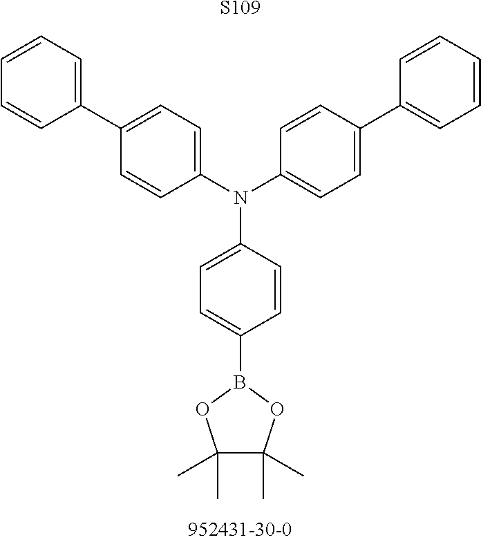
[S109].C1(B2OC(C)(C)C(C)(C)O2)=CC=C(N(C2=CC=C(C3=CC=CC=C3)C=C2)C2=CC=C(C3=CC=CC=C3)C=C2)C=C1
